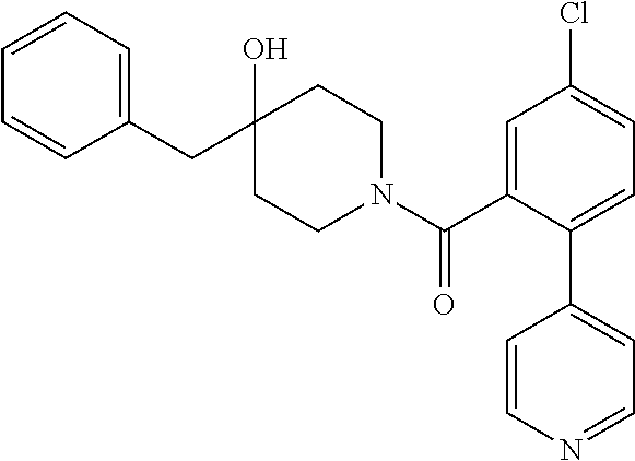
C1(CC2(O)CCN(C(C3=CC(Cl)=CC=C3C3=CC=NC=C3)=O)CC2)=CC=CC=C1
